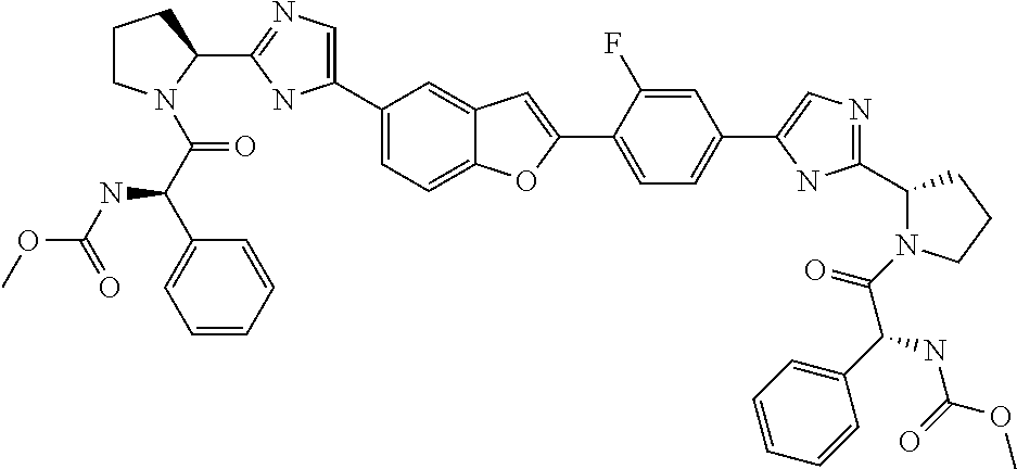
C1(C2=CN=C(C3CCCN3C(=O)C(NC(OC)=O)C3=CC=CC=C3)N2)=CC=C2C(=C1)C=C(C1=CC=C(C3=CN=C(C4N(C(=O)C(NC(=O)OC)C5=CC=CC=C5)CCC4)N3)C=C1F)O2
